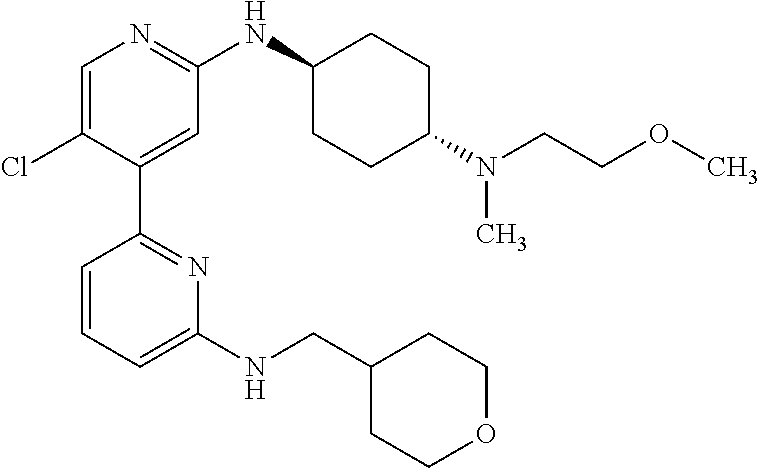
C1=C(Cl)C(C2=NC(NCC3CCOCC3)=CC=C2)=CC(NC2CCC(N(CCOC)C)CC2)=N1
